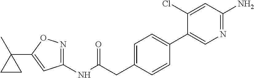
C1(NC(=O)CC2=CC=C(C3=CN=C(N)C=C3Cl)C=C2)=NOC(C2(C)CC2)=C1
